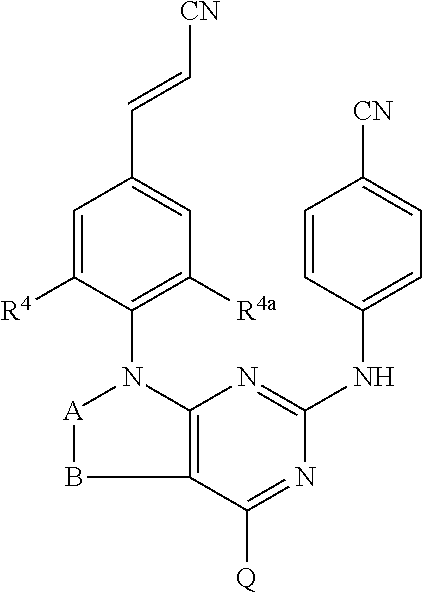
C1=C([R4])C(N2[A]BC3=C2N=C(NC2=CC=C([CN])C=C2)N=C3[Q])=C([R4a])C=C1C=C[CN]
